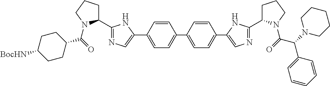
C(=O)(N1C(C2=NC=C(C3=CC=C(C4=CC=C(C5=CN=C(C6CCCN6C(C(C6=CC=CC=C6)N6CCCCC6)=O)N5)C=C4)C=C3)N2)CCC1)C1CCC([BocHN])CC1
